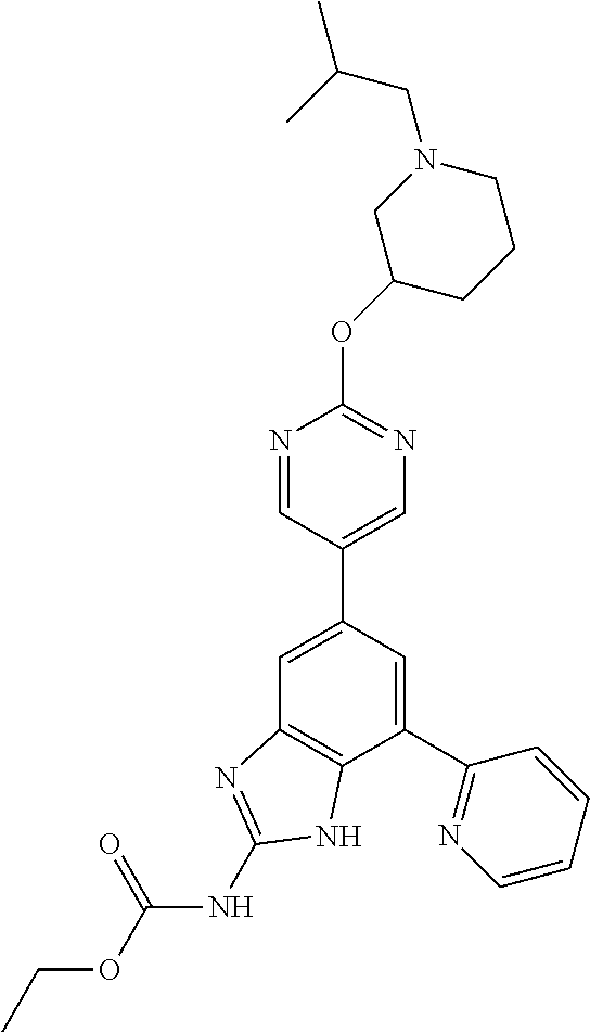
C1(C2=NC=CC=C2)=CC(C2=CN=C(OC3CCCN(CC(C)C)C3)N=C2)=CC2=C1NC(NC(OCC)=O)=N2
